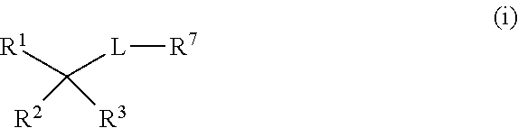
[R1]C([L][R7])([R2])[R3]
